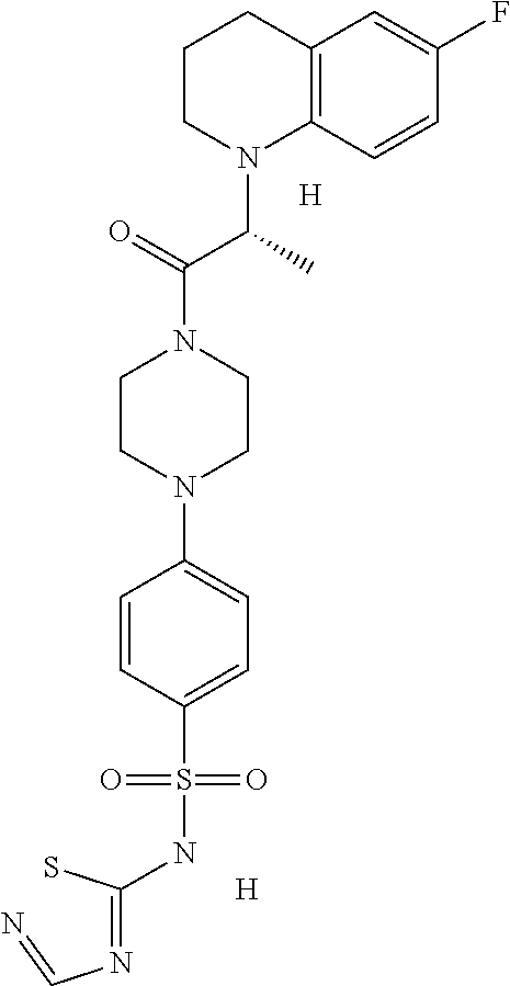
C12=C(C=CC(F)=C1)N(C(C(N1CCN(C3=CC=C(S(NC(=NC=N)S)(=O)=O)C=C3)CC1)=O)C)CCC2.[H].[H]
